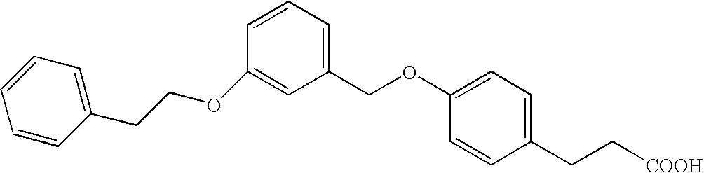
C1(CCOC2=CC(COC3=CC=C(CC[COOH])C=C3)=CC=C2)=CC=CC=C1
